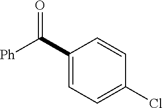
C1(C([Ph])=O)=CC=C(Cl)C=C1
